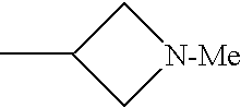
C1(C)C[N-Me]C1
